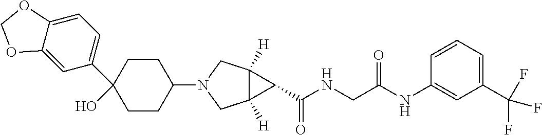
C1(O)(C2=CC=C3C(=C2)OCO3)CCC(N2CC3([H])C([H])(C2)C3C(NCC(NC2=CC(C(F)(F)F)=CC=C2)=O)=O)CC1
